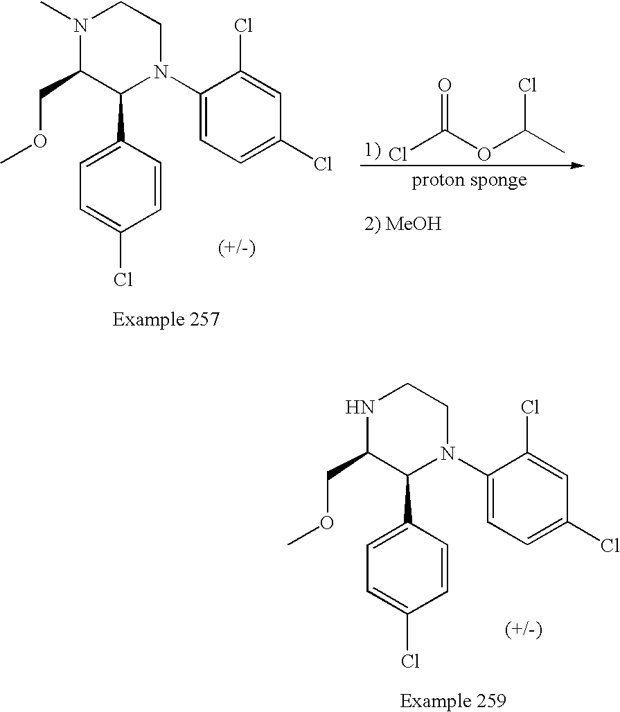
N1(C)C(COC)C(C2=CC=C(Cl)C=C2)N(C2=CC=C(Cl)C=C2Cl)CC1.ClC(OC(C)Cl)=O.N1C(COC)C(C2=CC=C(Cl)C=C2)N(C2=CC=C(Cl)C=C2Cl)CC1
